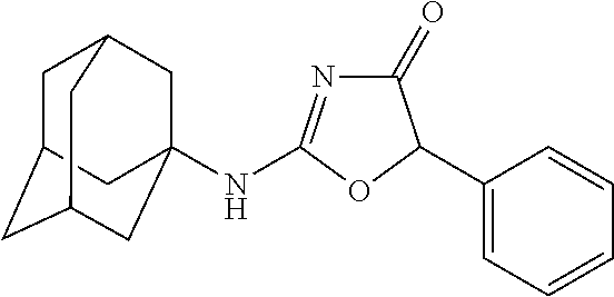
C1(=O)N=C(NC23CC4CC(CC(C2)C4)C3)OC1C1=CC=CC=C1
